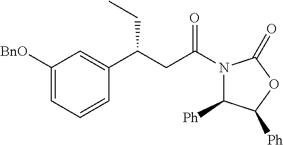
C1([BnO])=CC=CC(C(CC(N2C([Ph])C([Ph])OC2=O)=O)CC)=C1
